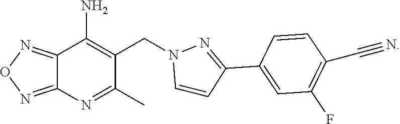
C12=NON=C1N=C(C)C(CN1C=CC(C3=CC(F)=C(C#N)C=C3)=N1)=C2N
